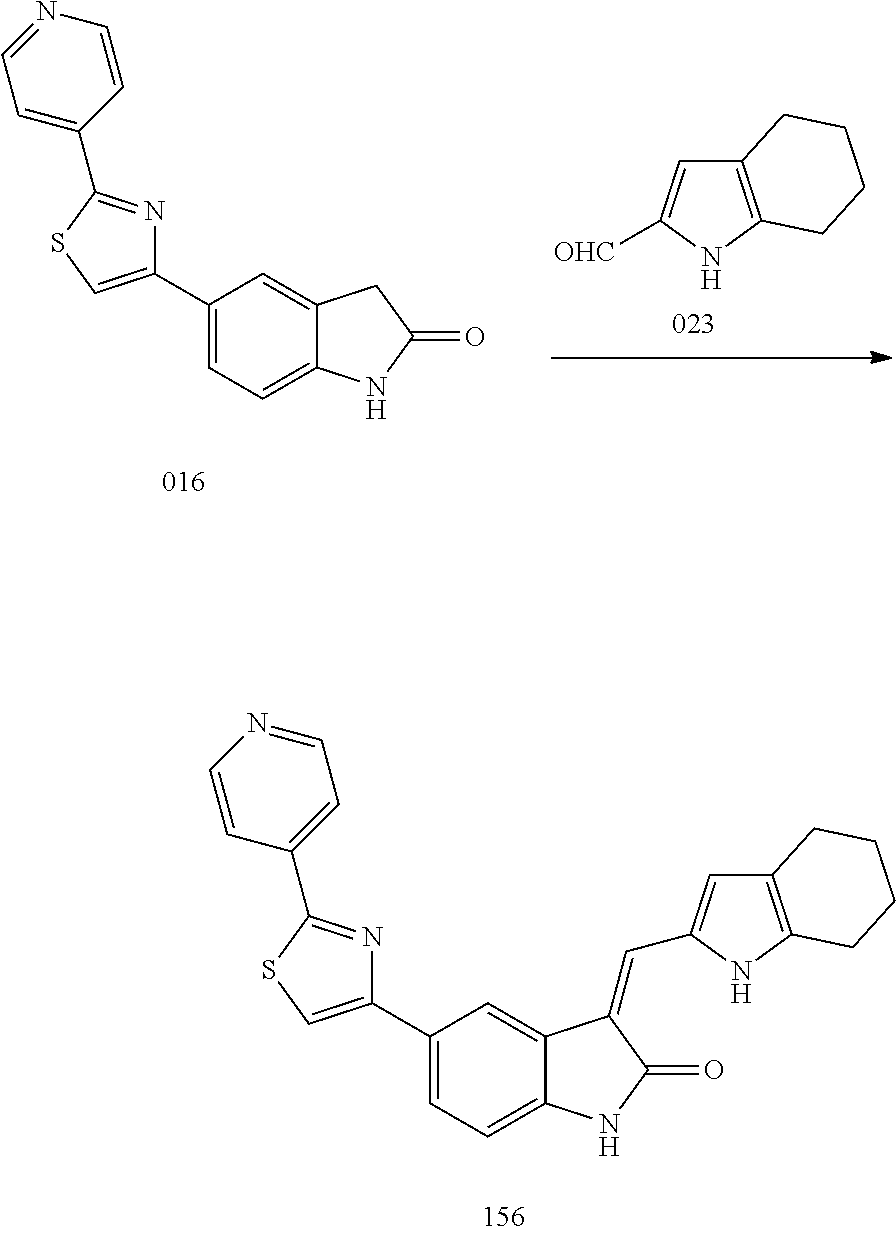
C12=C(NC([OHC])=C1)CCCC2.C1(C2=CC=C3C(=C2)CC(=O)N3)=CSC(C2=CC=NC=C2)=N1.C1(C2=CC=C3C(=C2)C(=CC2=CC4=C(N2)CCCC4)C(=O)N3)=CSC(C2=CC=NC=C2)=N1
